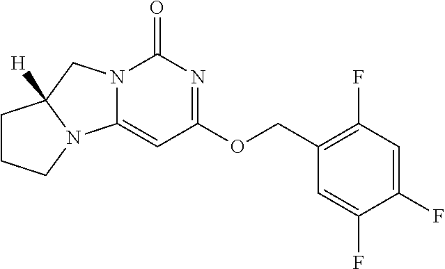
C1(COC2=NC(=O)N3C(=C2)N2C([H])(C3)CCC2)=C(F)C=C(F)C(F)=C1
